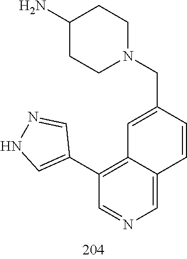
N1(CC2=CC3=C(C4=CNN=C4)C=NC=C3C=C2)CCC(N)CC1
